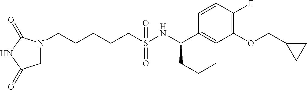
N1(CCCCCS(NC(C2=CC(OCC3CC3)=C(F)C=C2)CCC)(=O)=O)CC(=O)NC1=O
